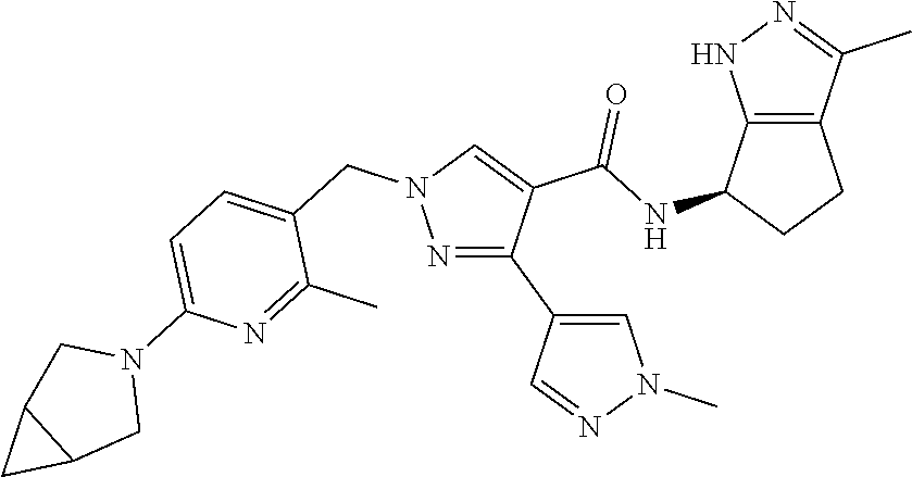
N1=C(C2=CN(C)N=C2)C(C(NC2CCC3=C2NN=C3C)=O)=CN1CC1=CC=C(N2CC3C(C2)C3)N=C1C
